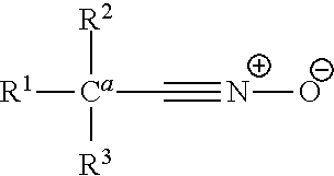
[R1][Ca]([R2])([R3])C#[N+][O-]
